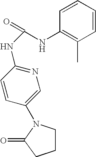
C1CN(C2=CN=C(NC(=O)NC3=C(C)C=CC=C3)C=C2)C(=O)C1
